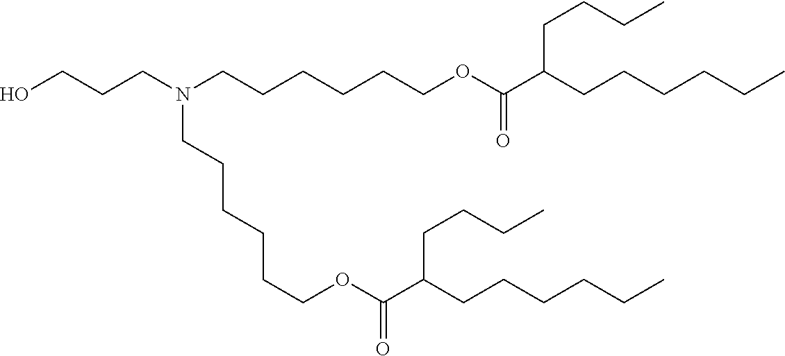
OCCCN(CCCCCCOC(C(CCCCCC)CCCC)=O)CCCCCCOC(C(CCCCCC)CCCC)=O
